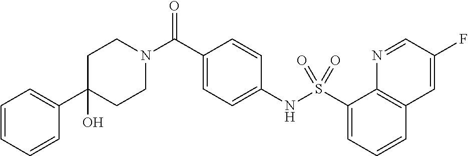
C1(O)(C2=CC=CC=C2)CCN(C(C2=CC=C(NS(C3=CC=CC4=C3N=CC(F)=C4)(=O)=O)C=C2)=O)CC1
